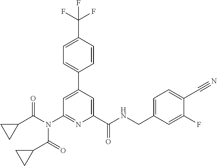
C1=CC(C(F)(F)F)=CC=C1C1=CC(N(C(C2CC2)=O)C(=O)C2CC2)=NC(C(NCC2=CC=C(C#N)C(F)=C2)=O)=C1
